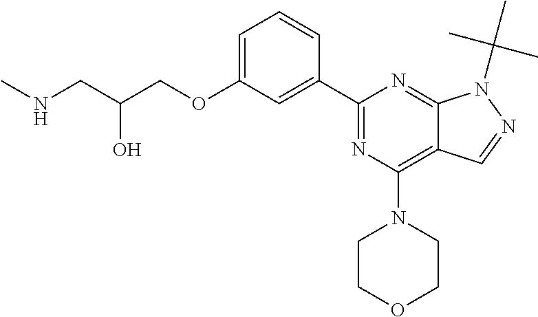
C1=C(OCC(CNC)O)C=C(C2=NC(N3CCOCC3)=C3C(=N2)N(C(C)(C)C)N=C3)C=C1
